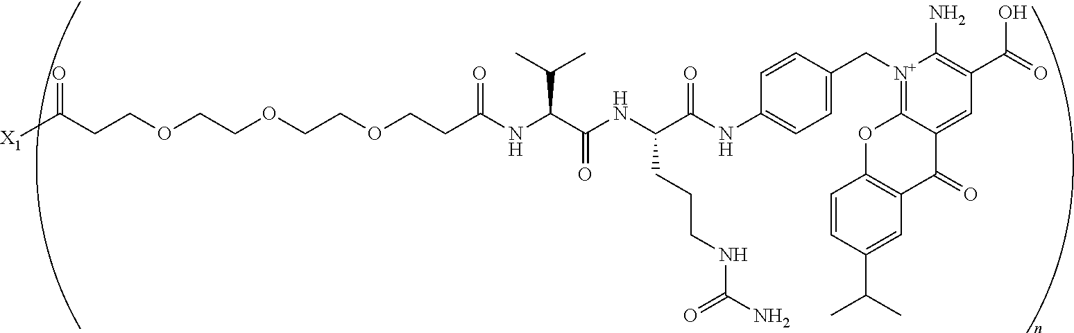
C(COCCOCCOCCC(NC(C(NC(C(NC1=CC=C(C[N+]2=C3C(=CC(C(=O)O)=C2N)C(=O)C2=C(O3)C=CC(C(C)C)=C2)C=C1)=O)CCCNC(N)=O)=O)C(C)C)=O)C([X1])=O
